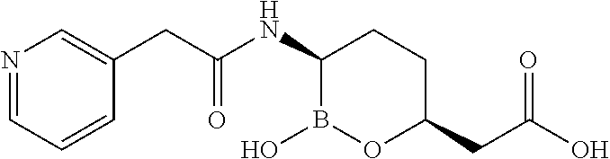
C1(NC(CC2=CN=CC=C2)=O)B(O)OC(CC(O)=O)CC1
